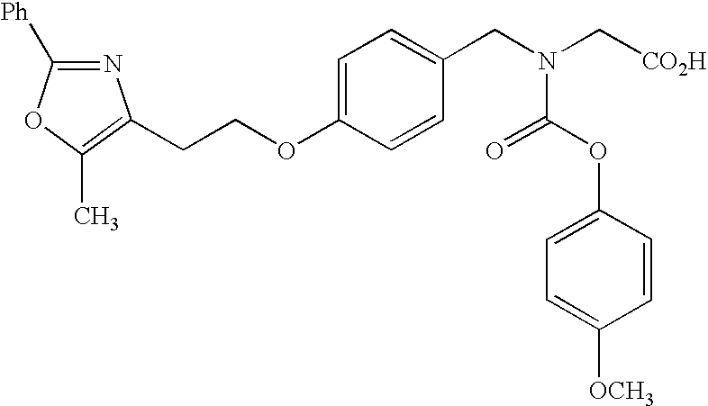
N1=C([Ph])OC(C)=C1CCOC1=CC=C(CN(C[CO2H])C(=O)OC2=CC=C([OCH3])C=C2)C=C1
